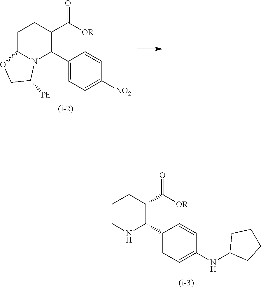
C1(C(=O)[OR])=C(C2=CC=C([NO2])C=C2)N2C(CC1)OCC2[Ph].C1CNC(C2=CC=C(NC3CCCC3)C=C2)C(C([OR])=O)C1
